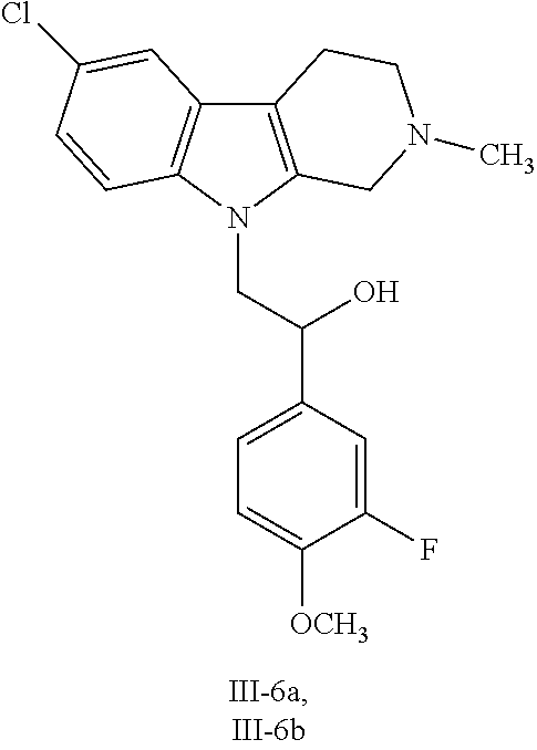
C12=C(N(CC(C3=CC=C([OCH3])C(F)=C3)O)C3=C1C=C(Cl)C=C3)CN(C)CC2
